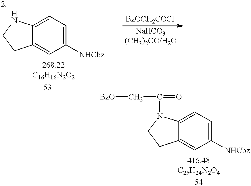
C1=C([NHCbz])C=C2C(=C1)N(C(=O)C[BzO])CC2.C1=C([NHCbz])C=C2C(=C1)NCC2
